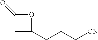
C(CC[CN])C1CC(=O)O1
